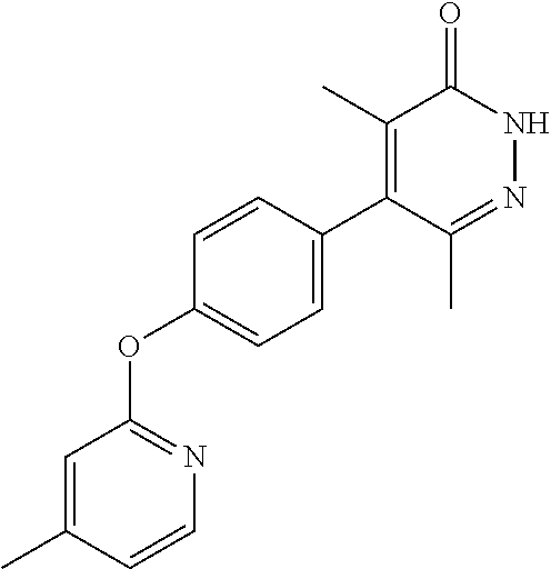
C1=C(C)C=CN=C1OC1=CC=C(C2=C(C)C(=O)NN=C2C)C=C1
